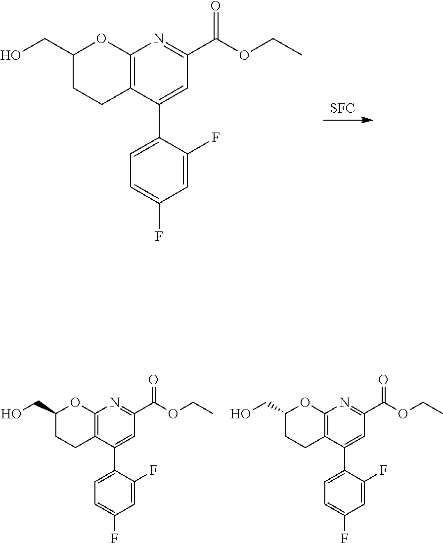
[SFC].C1(C(OCC)=O)=NC2=C(C(C3=CC=C(F)C=C3F)=C1)CCC(CO)O2.C1(C(OCC)=O)=NC2=C(C(C3=CC=C(F)C=C3F)=C1)CCC(CO)O2.C1(C(OCC)=O)=NC2=C(C(C3=CC=C(F)C=C3F)=C1)CCC(CO)O2
